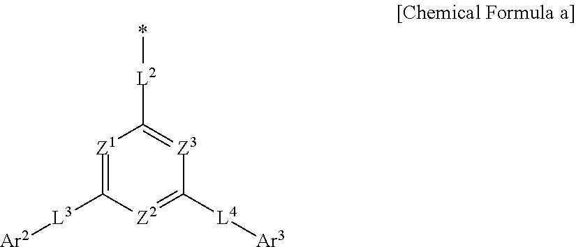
[Z1]1=C([L3][Ar2])[Z2]=C([L4][Ar3])[Z3]=C1[L2]*
